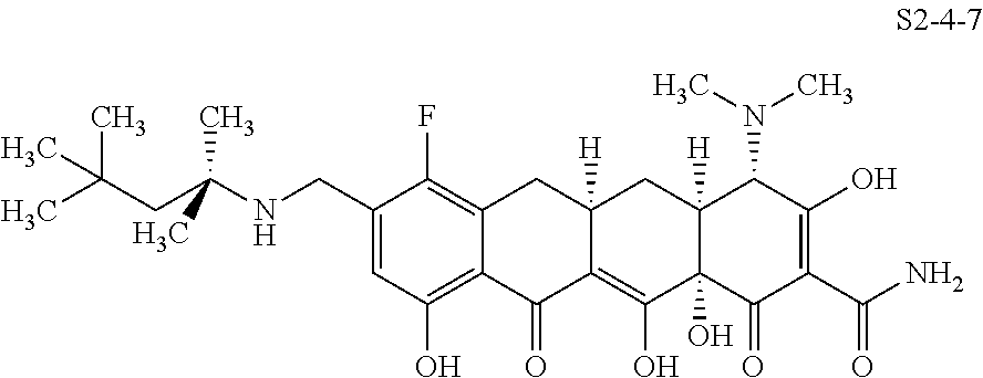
C12=C(O)C=C(CNC(CC(C)(C)C)(C)C)C(F)=C1CC1([H])C(=C(O)C3(O)C([H])(C1)C(N(C)C)C(O)=C(C(N)=O)C3=O)C2=O
